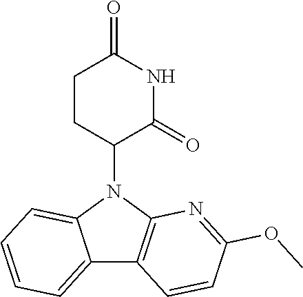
N1(C2CCC(=O)NC2=O)C2=C(C3=CC=CC=C13)C=CC(OC)=N2
